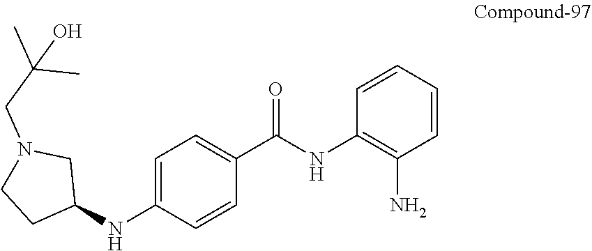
C1=C(NC2CN(CC(C)(C)O)CC2)C=CC(C(NC2=C(N)C=CC=C2)=O)=C1
